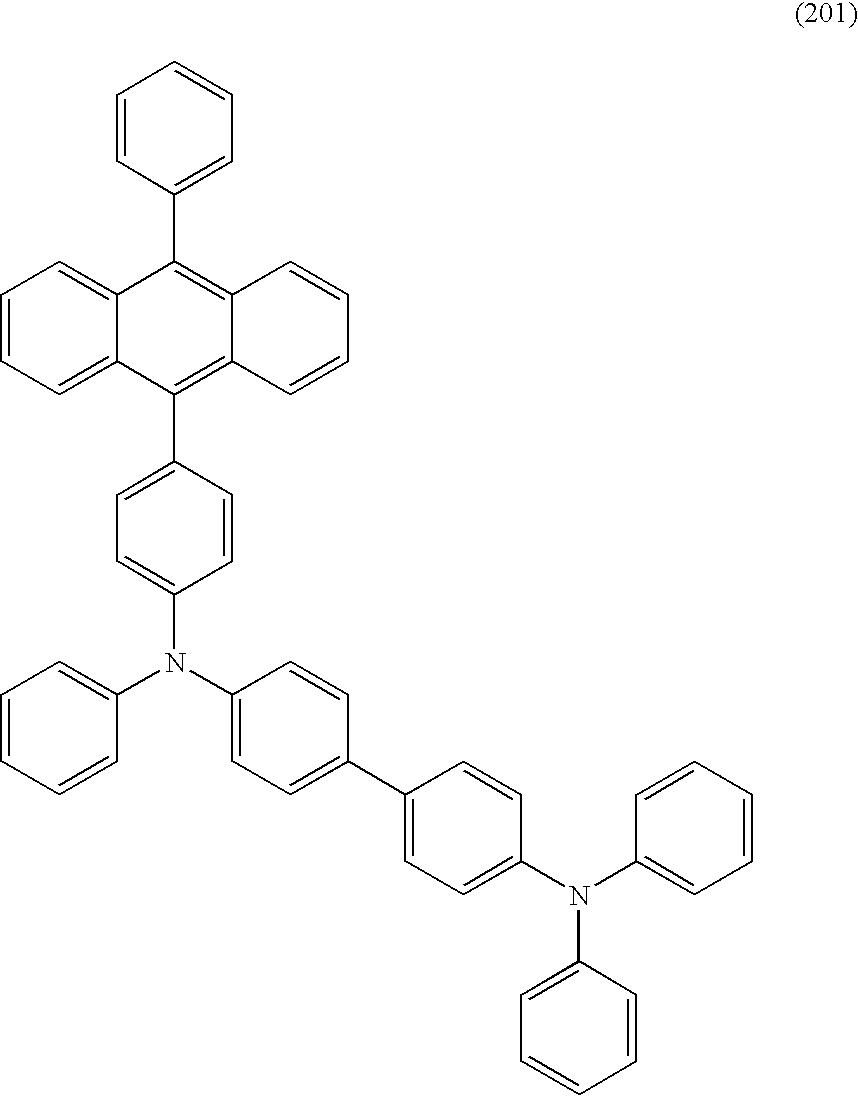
C1=CC=C2C(=C1)C(C1=CC=CC=C1)=C1C(=C2C2=CC=C(N(C3=CC=C(C4=CC=C(N(C5=CC=CC=C5)C5=CC=CC=C5)C=C4)C=C3)C3=CC=CC=C3)C=C2)C=CC=C1
